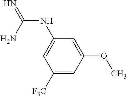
C1(OC)=CC(NC(=N)N)=CC([F3C])=C1
